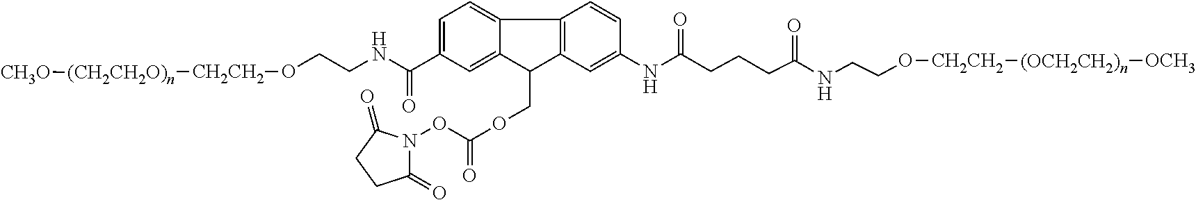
C(NCCO[CH2CH2][(CH2CH2O)n][CH3O])(=O)C1=CC=C2C(=C1)C(COC(ON1C(=O)CCC1=O)=O)C1=C2C=CC(NC(CCCC(NCCO[CH2CH2][(OCH2CH2)n][OCH3])=O)=O)=C1
